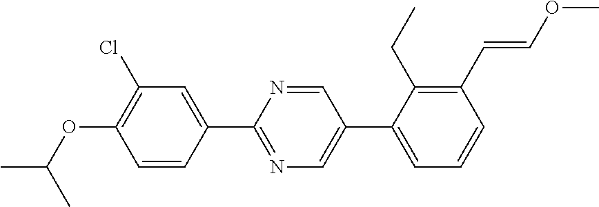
C1(C2=NC=C(C3=CC=CC(C=COC)=C3CC)C=N2)=CC(Cl)=C(OC(C)C)C=C1
